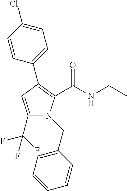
C1(C2=C(C(NC(C)C)=O)N(CC3=CC=CC=C3)C(C(F)(F)F)=C2)=CC=C(Cl)C=C1
